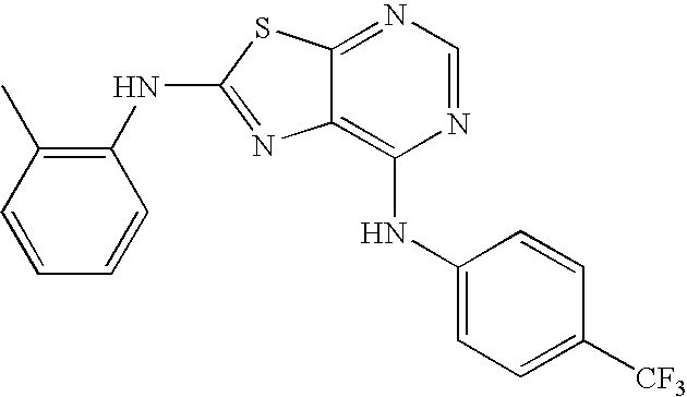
N1=CN=C2C(=C1NC1=CC=C([CF3])C=C1)N=C(NC1=C(C)C=CC=C1)S2
